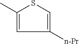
CC1=CC([n-Pr])=CS1
